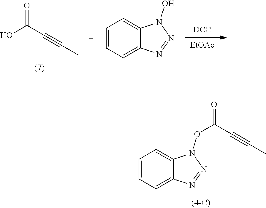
O=C(C#CC)O.[DCC].[EtOAc].C12=CC=CC=C1N=NN2O.C12=CC=CC=C1N=NN2OC(=O)C#CC
